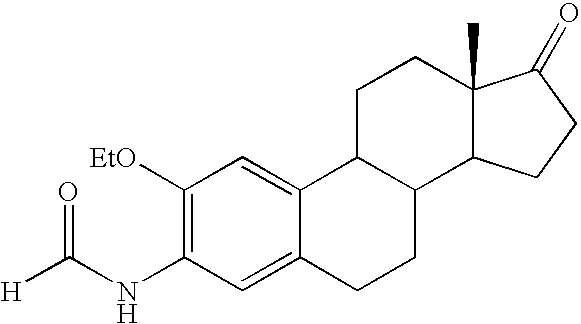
C1([EtO])=C(NC([H])=O)C=C2C(=C1)C1C(CC2)C2C(C)(CC1)C(=O)CC2
